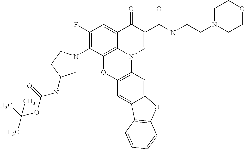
C12=C3C(=CC(F)=C1N1CC(NC(OC(C)(C)C)=O)CC1)C(=O)C(C(=O)NCCN1CCOCC1)=CN3C1=C(O2)C=C2C(=C1)OC1=C2C=CC=C1
